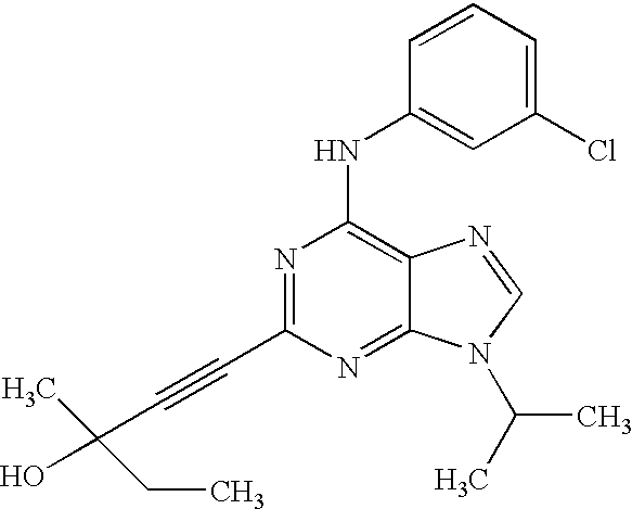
N1=C(C#CC(C)(O)CC)N=C2C(=C1NC1=CC(Cl)=CC=C1)N=CN2C(C)C
